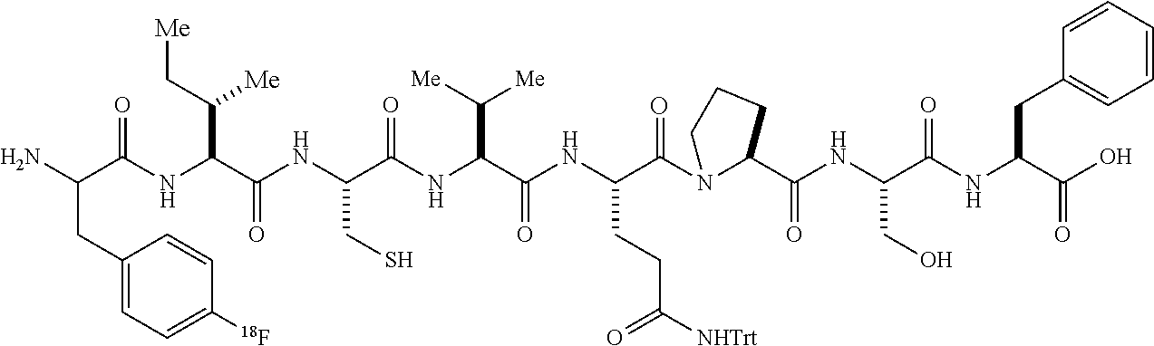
NC(C(NC(C(NC(C(NC(C(NC(C(N1C(C(NC(C(NC(C(O)=O)CC2=CC=CC=C2)=O)CO)=O)CCC1)=O)CCC([NHTrt])=O)=O)C([Me])[Me])=O)CS)=O)C(C[Me])[Me])=O)CC1=CC=C([18F])C=C1
